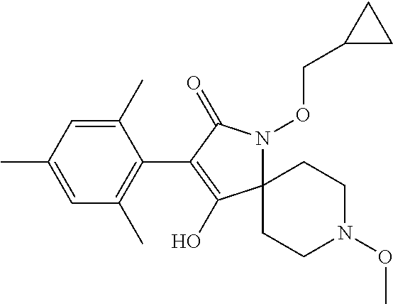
C12(N(OCC3CC3)C(=O)C(C3=C(C)C=C(C)C=C3C)=C1O)CCN(OC)CC2
